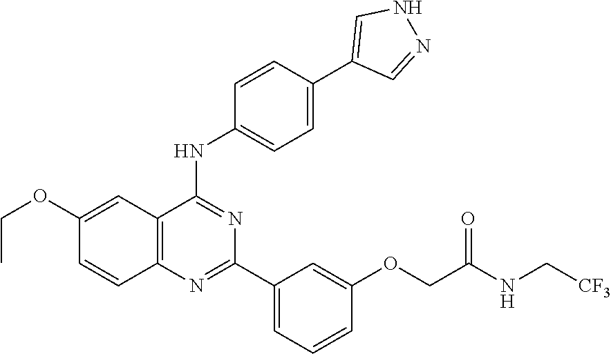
C12=C(N=C(C3=CC=CC(OCC(NC[CF3])=O)=C3)N=C1NC1=CC=C(C3=CNN=C3)C=C1)C=CC(OCC)=C2
